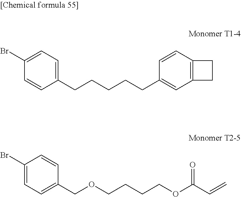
C1(Br)=CC=C(COCCCCOC(C=C)=O)C=C1.C1(Br)=CC=C(CCCCCC2=CC3=C(C=C2)CC3)C=C1
